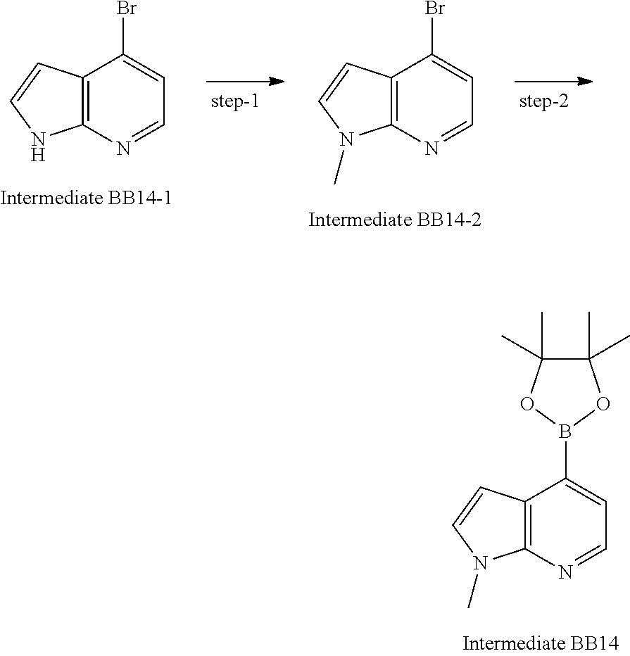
C12=C(N=CC=C1B1OC(C)(C)C(C)(C)O1)N(C)C=C2.C12=C(N=CC=C1Br)NC=C2.C12=C(N=CC=C1Br)N(C)C=C2
